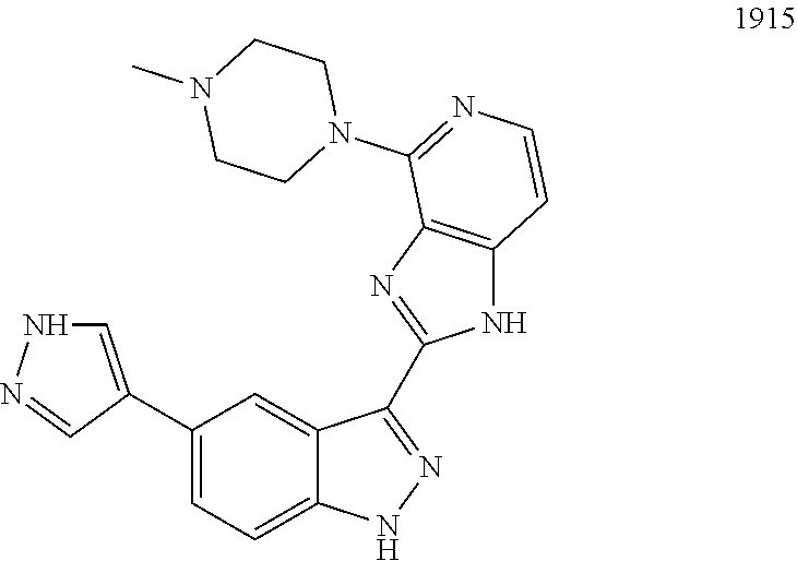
C1(C2=CNN=C2)=CC=C2C(=C1)C(C1=NC3=C(N1)C=CN=C3N1CCN(C)CC1)=NN2
